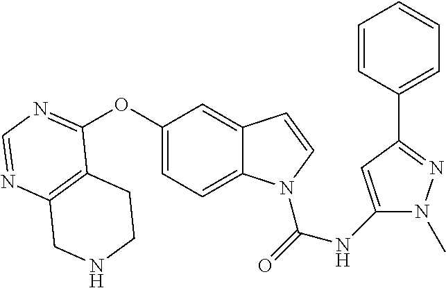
C12=C(N=CN=C1OC1=CC=C3C(=C1)C=CN3C(=O)NC1=CC(C3=CC=CC=C3)=NN1C)CNCC2
